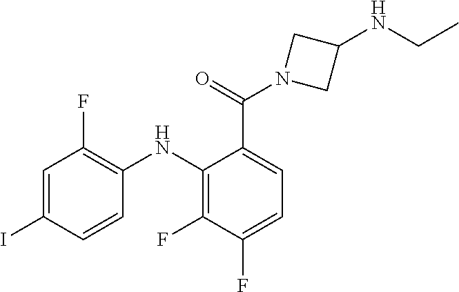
C1=C(C(N2CC(NCC)C2)=O)C(NC2=C(F)C=C(I)C=C2)=C(F)C(F)=C1
